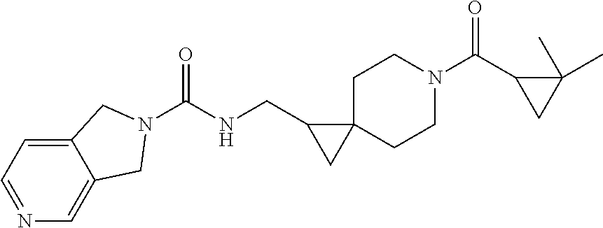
C12=CC=NC=C1CN(C(NCC1CC13CCN(C(C1CC1(C)C)=O)CC3)=O)C2
